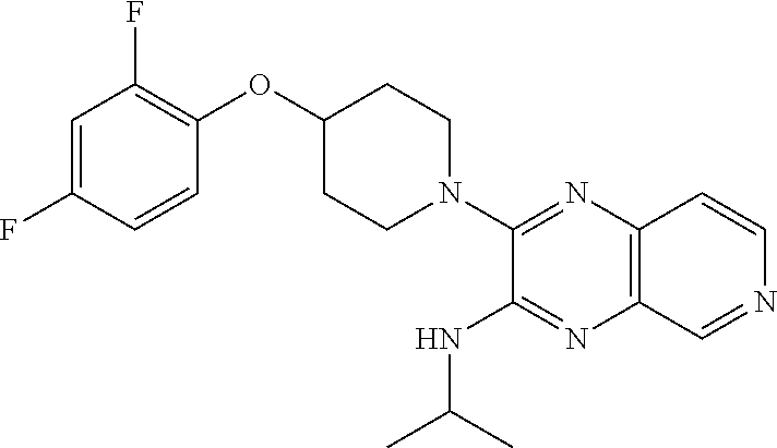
C1=C(F)C=CC(OC2CCN(C3=NC4=C(N=C3NC(C)C)C=NC=C4)CC2)=C1F
